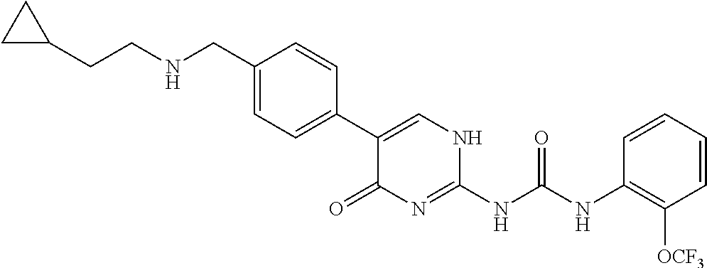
C1(C2=CC=C(CNCCC3CC3)C=C2)=CNC(NC(NC2=C([OCF3])C=CC=C2)=O)=NC1=O
